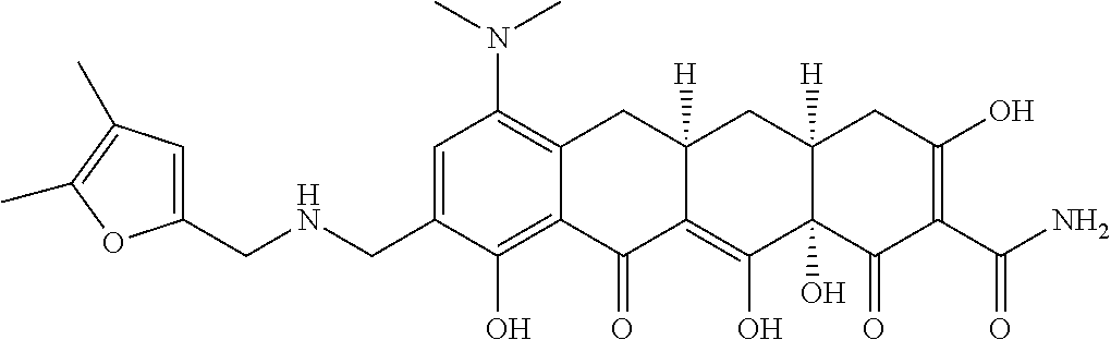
C1=C(CNCC2=CC(C)=C(C)O2)C(O)=C2C(=C1N(C)C)CC1([H])C(=C(O)C3(O)C([H])(C1)CC(O)=C(C(N)=O)C3=O)C2=O
